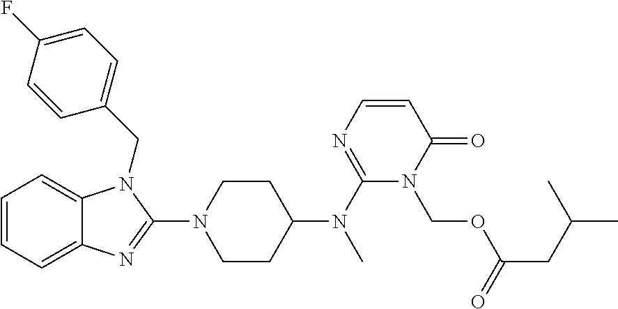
C1=CC=C2C(=C1)N(CC1=CC=C(F)C=C1)C(N1CCC(N(C3=NC=CC(=O)N3COC(CC(C)C)=O)C)CC1)=N2
